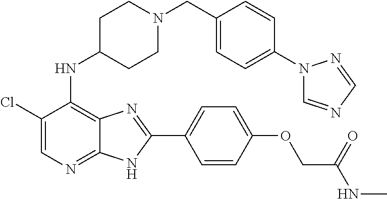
C1(Cl)=CN=C2C(=C1NC1CCN(CC3=CC=C(N4C=NC=N4)C=C3)CC1)N=C(C1=CC=C(OCC(NC)=O)C=C1)N2
